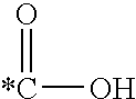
O=[*C]O
